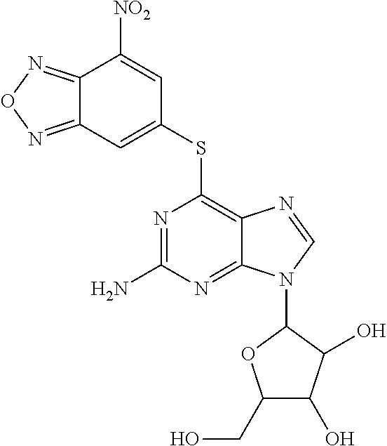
C1(SC2=C3C(=NC(N)=N2)N(C2OC(CO)C(O)C2O)C=N3)=CC2=NON=C2C([NO2])=C1
